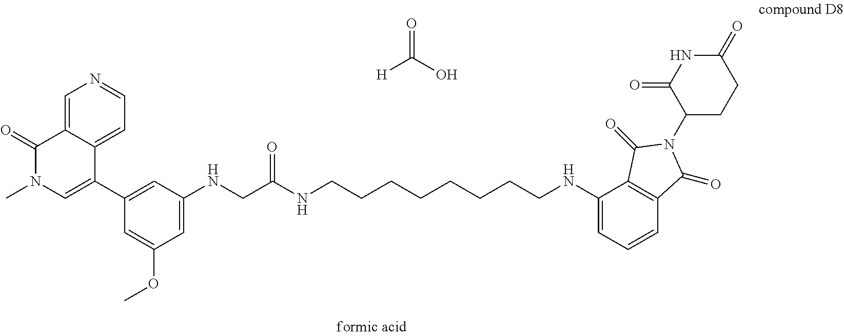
C1=C2C(=CC=N1)C(C1=CC(NCC(NCCCCCCCCNC3=CC=CC4=C3C(=O)N(C3CCC(=O)NC3=O)C4=O)=O)=CC(OC)=C1)=CN(C)C2=O.[H]C(O)=O
